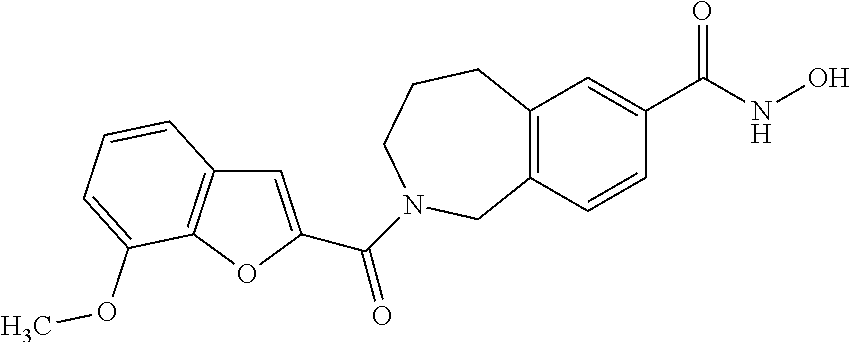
C12=C(C=C(C(NO)=O)C=C1)CCCN(C(=O)C1=CC3=C(O1)C(OC)=CC=C3)C2
